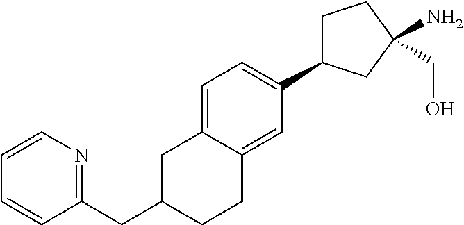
C(C1CCC2=CC(C3CCC(N)(CO)C3)=CC=C2C1)C1=NC=CC=C1
